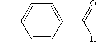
C1=CC(C(=O)[H])=CC=C1C
